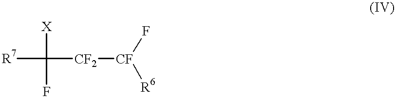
[R7]C([X])(F)[CF2][CF](F)[R6]
